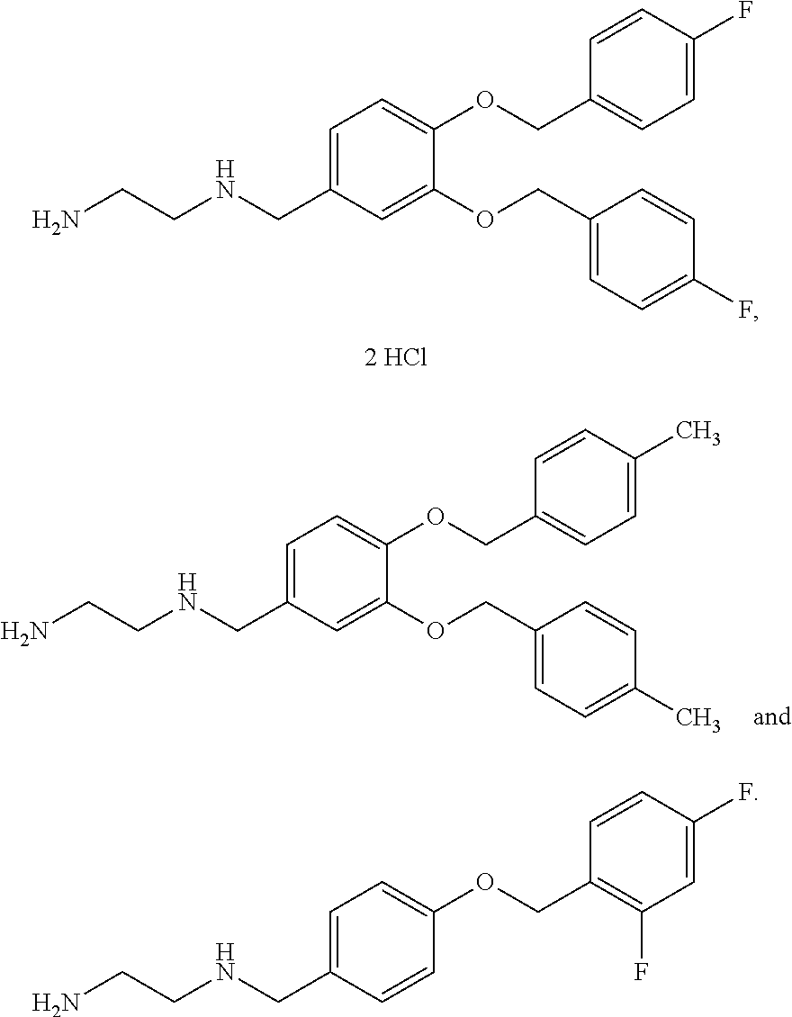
C1=C(CNCCN)C=C(OCC2=CC=C(F)C=C2)C(OCC2=CC=C(F)C=C2)=C1.C1=C(CNCCN)C=C(OCC2=CC=C(C)C=C2)C(OCC2=CC=C(C)C=C2)=C1.C1=C(CNCCN)C=CC(OCC2=C(F)C=C(F)C=C2)=C1
